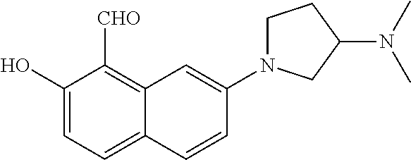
C1(O)=CC=C2C(=C1[CHO])C=C(N1CCC(N(C)C)C1)C=C2
